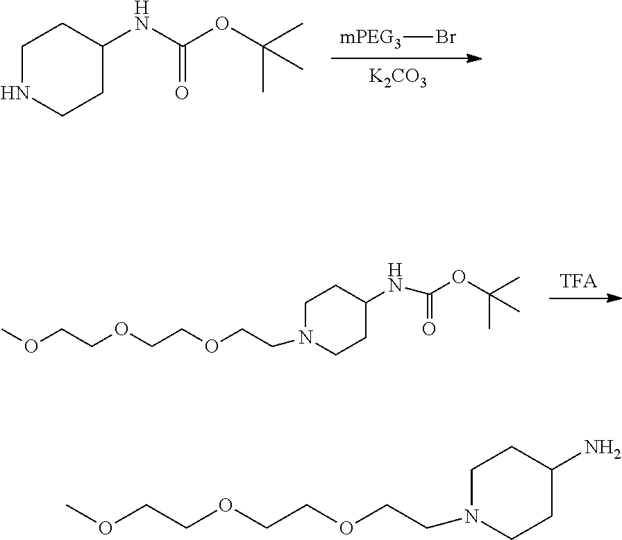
[K2CO3].[mPEG3]Br.C1CC(NC(=O)OC(C)(C)C)CCN1.[TFA].COCCOCCOCCN1CCC(NC(=O)OC(C)(C)C)CC1.COCCOCCOCCN1CCC(N)CC1
